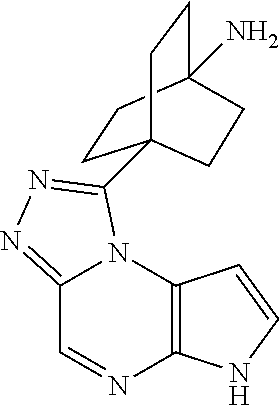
C12=C(N3C(=NN=C3C34CCC(N)(CC3)CC4)C=N1)C=CN2
